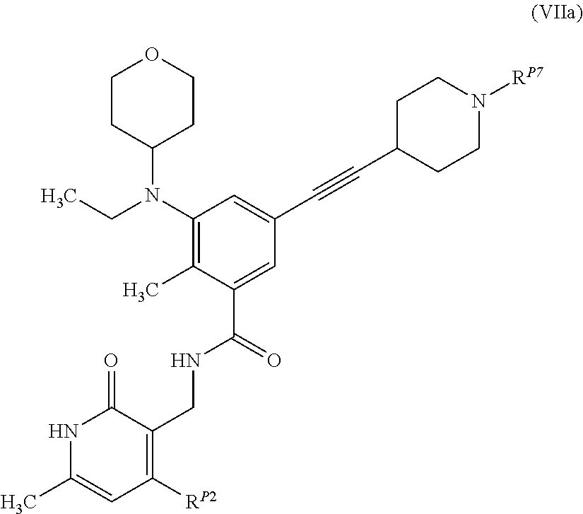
N(C1=C(C)C(C(=O)NCC2=C([RP2])C=C(C)NC2=O)=CC(C#CC2CCN([RP7])CC2)=C1)(CC)C1CCOCC1
